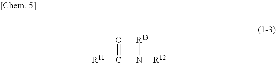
[R11]C(N([R13])[R12])=O
